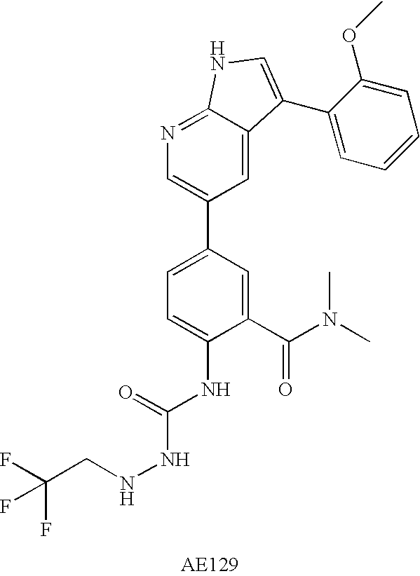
C1(C(N(C)C)=O)=CC(C2=CN=C3C(=C2)C(C2=CC=CC=C2OC)=CN3)=CC=C1NC(NNCC(F)(F)F)=O
